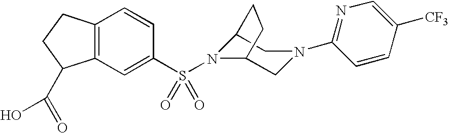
C12=C(C=C(S(=O)(=O)N3C4CN(C5=NC=C([CF3])C=C5)CC3CC4)C=C1)C(C(=O)O)CC2
